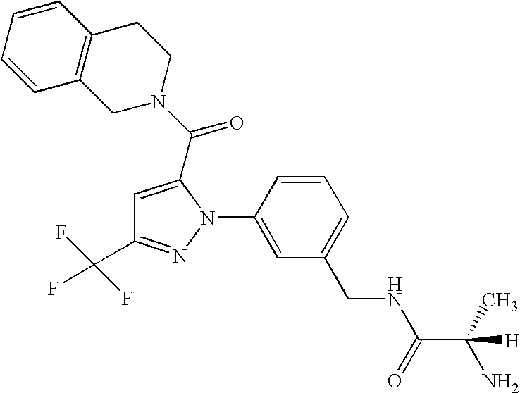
C1=CC2=C(C=C1)CN(C(=O)C1=CC(C(F)(F)F)=NN1C1=CC(CNC(C(C)(N)[H])=O)=CC=C1)CC2
